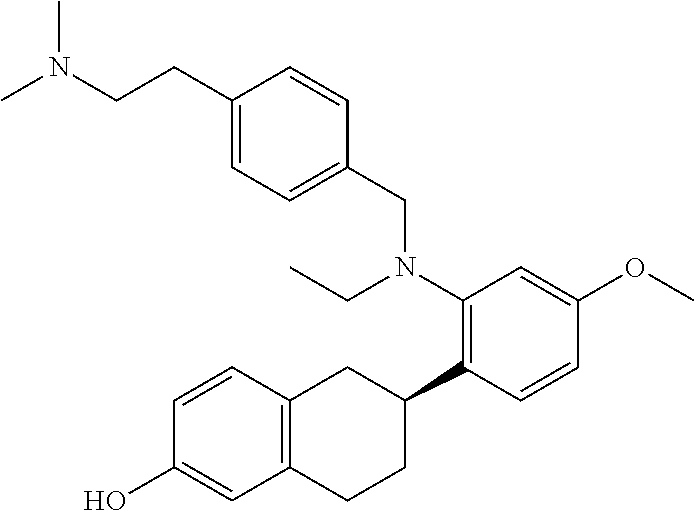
N(CCC1=CC=C(CN(C2=C(C3CC4=C(CC3)C=C(O)C=C4)C=CC(OC)=C2)CC)C=C1)(C)C
